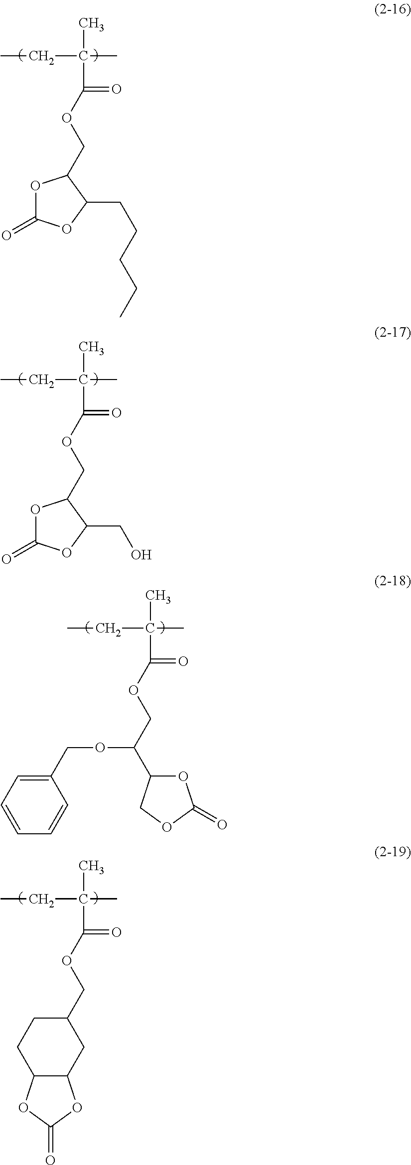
C(C(C)(CC)C)(OCC1OC(=O)OC1CCCCC)=O.C(C(C)(CC)C)(OCC1OC(=O)OC1CO)=O.C(C(C)(CC)C)(OCC(OCC1=CC=CC=C1)C1OC(=O)OC1)=O.C(C(C)(CC)C)(OCC1CCC2C(C1)OC(=O)O2)=O
